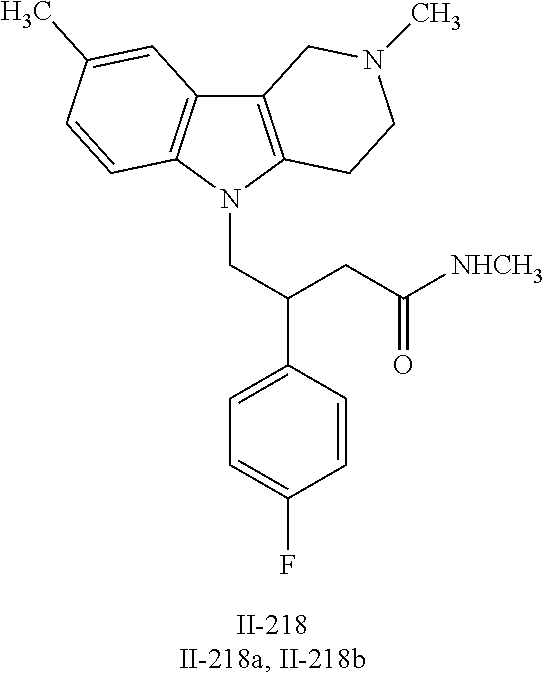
C12=C(N(CC(C3=CC=C(F)C=C3)CC([NHCH3])=O)C3=C1C=C(C)C=C3)CCN(C)C2
